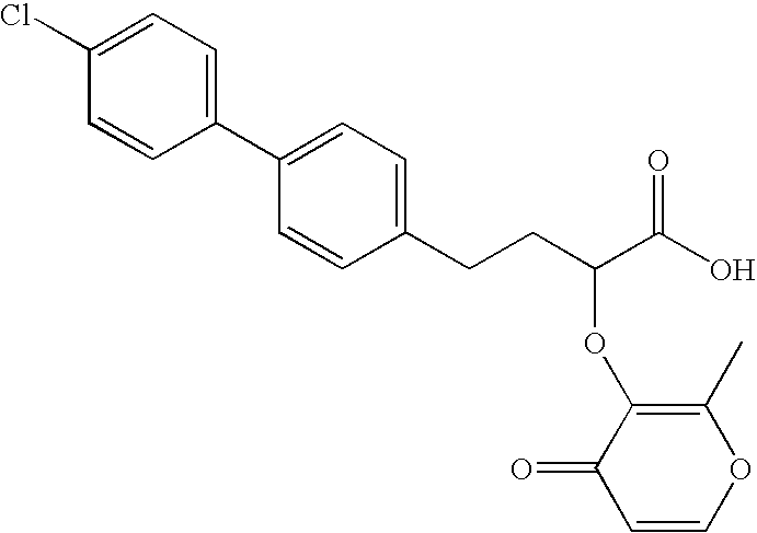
C1(C2=CC=C(Cl)C=C2)=CC=C(CCC(C(O)=O)OC2=C(C)OC=CC2=O)C=C1
